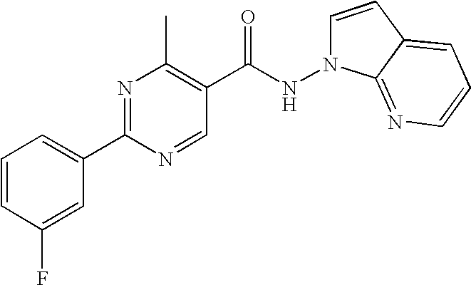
C1=CC(F)=CC(C2=NC(C)=C(C(NN3C=CC4=CC=CN=C34)=O)C=N2)=C1
